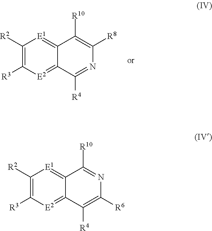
C1([R2])=C([R3])[E2]=C2C(=[E1]1)C([R10])=C([R8])N=C2[R4].C1([R2])=C([R3])[E2]=C2C(=[E1]1)C([R10])=NC([R6])=C2[R4]
